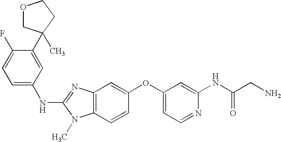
C1(C2(C)COCC2)=CC(NC2=NC3=C(N2C)C=CC(OC2=CC=NC(NC(CN)=O)=C2)=C3)=CC=C1F
